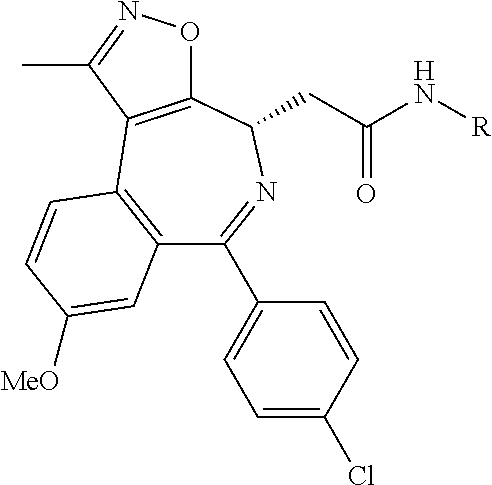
C12=C(C=CC([MeO])=C1)C1=C(C(CC(N[R])=O)N=C2C2=CC=C(Cl)C=C2)ON=C1C
